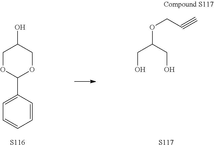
C(O)C(CO)OCC#C.[S117].C1OC(C2=CC=CC=C2)OCC1O.[S116]
